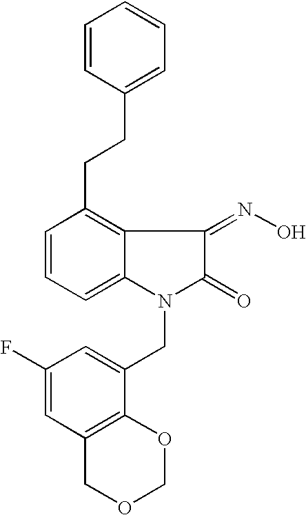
C1=CC=C2C(=C1CCC1=CC=CC=C1)C(=NO)C(=O)N2CC1=CC(F)=CC2=C1OCOC2
